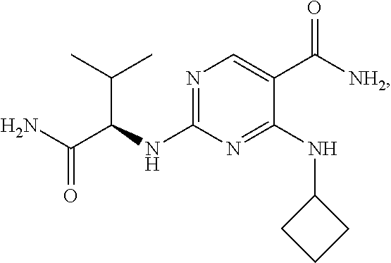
N1=C(NC(C(N)=O)C(C)C)N=C(NC2CCC2)C(C([NH2])=O)=C1
